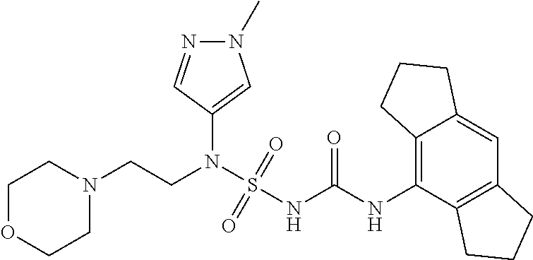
C1(N(S(NC(NC2=C3C(=CC4=C2CCC4)CCC3)=O)(=O)=O)CCN2CCOCC2)=CN(C)N=C1
